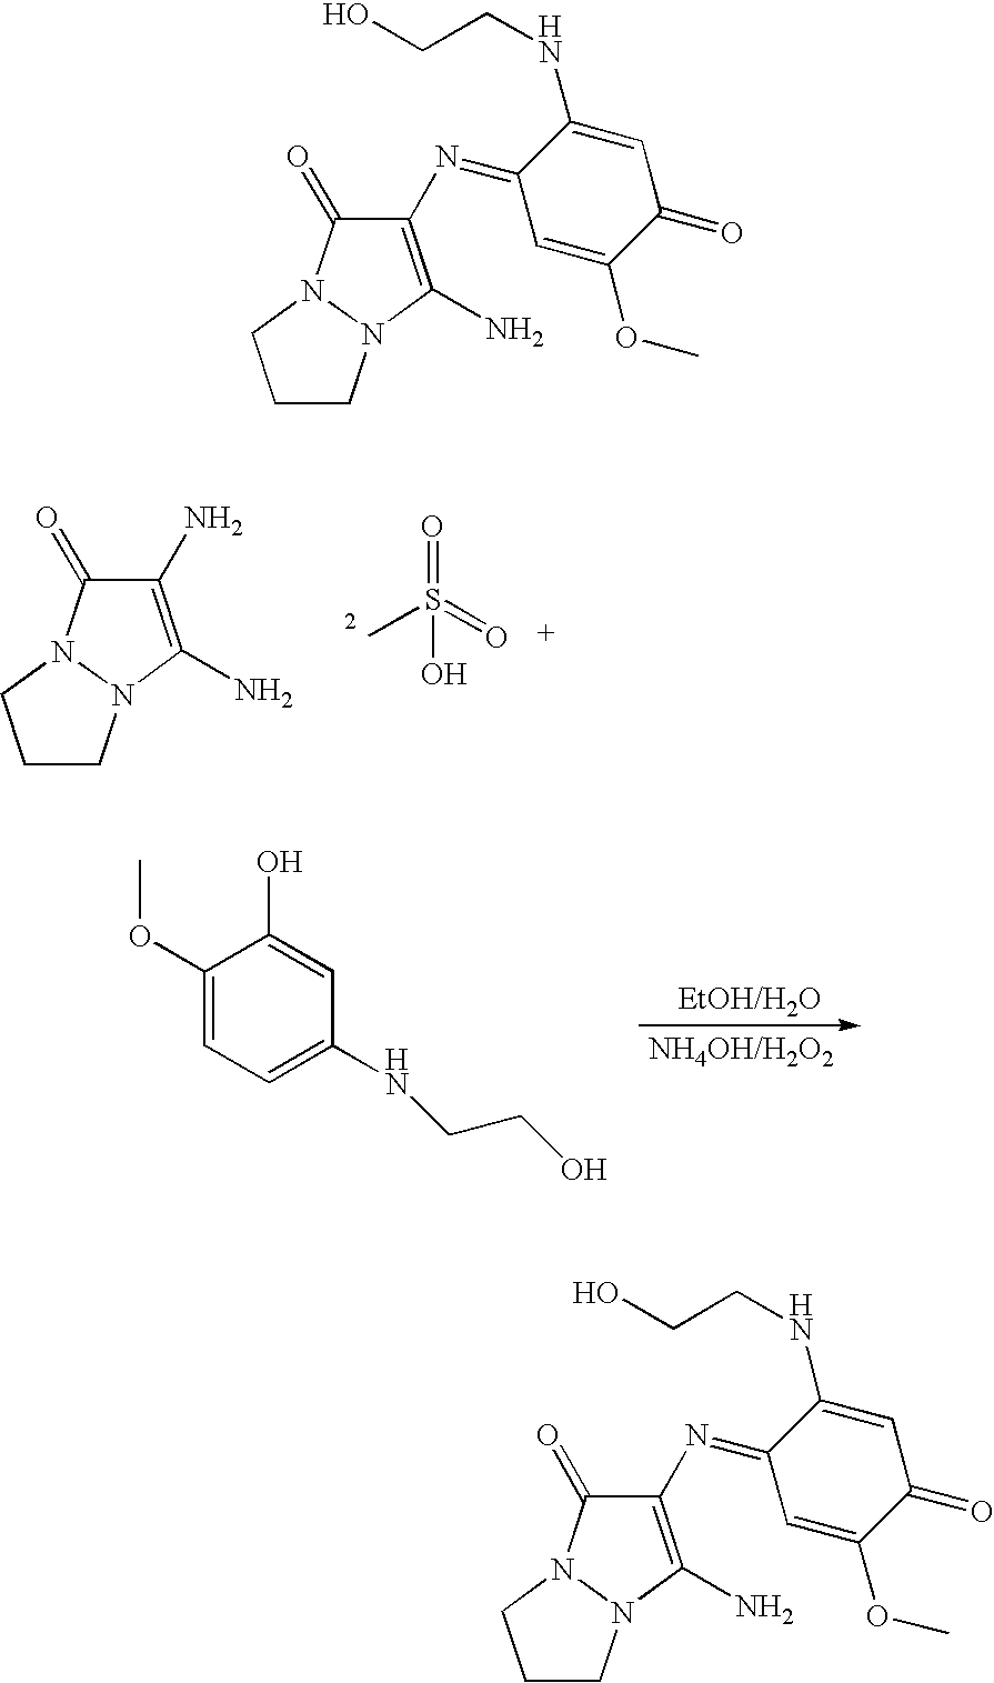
C1(N)=C(N)N2N(C1=O)CCC2.CS(=O)(=O)O.C1(OC)=CC=C(NCCO)C=C1O.C1(N=C2C(NCCO)=CC(=O)C(OC)=C2)=C(N)N2N(C1=O)CCC2.C1(N=C2C(NCCO)=CC(=O)C(OC)=C2)=C(N)N2N(C1=O)CCC2
